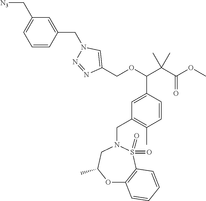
C1=CC(C)=C(CN2CC(C)OC3=C(S2(=O)=O)C=CC=C3)C=C1C(OCC1=CN(CC2=CC(C[N3])=CC=C2)N=N1)C(C(=O)OC)(C)C
